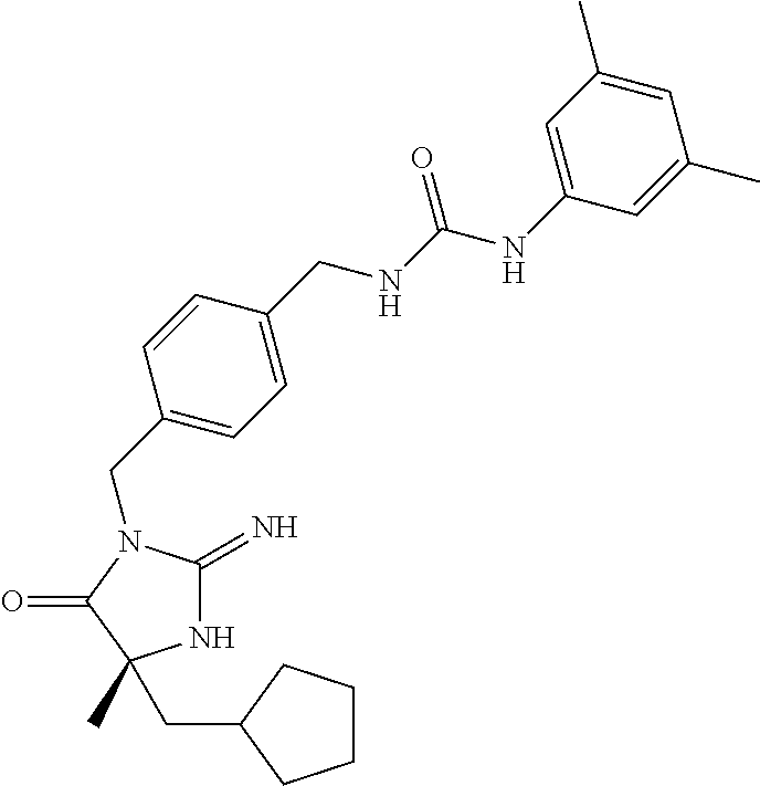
N1C(=N)N(CC2=CC=C(CNC(NC3=CC(C)=CC(C)=C3)=O)C=C2)C(=O)C1(C)CC1CCCC1
